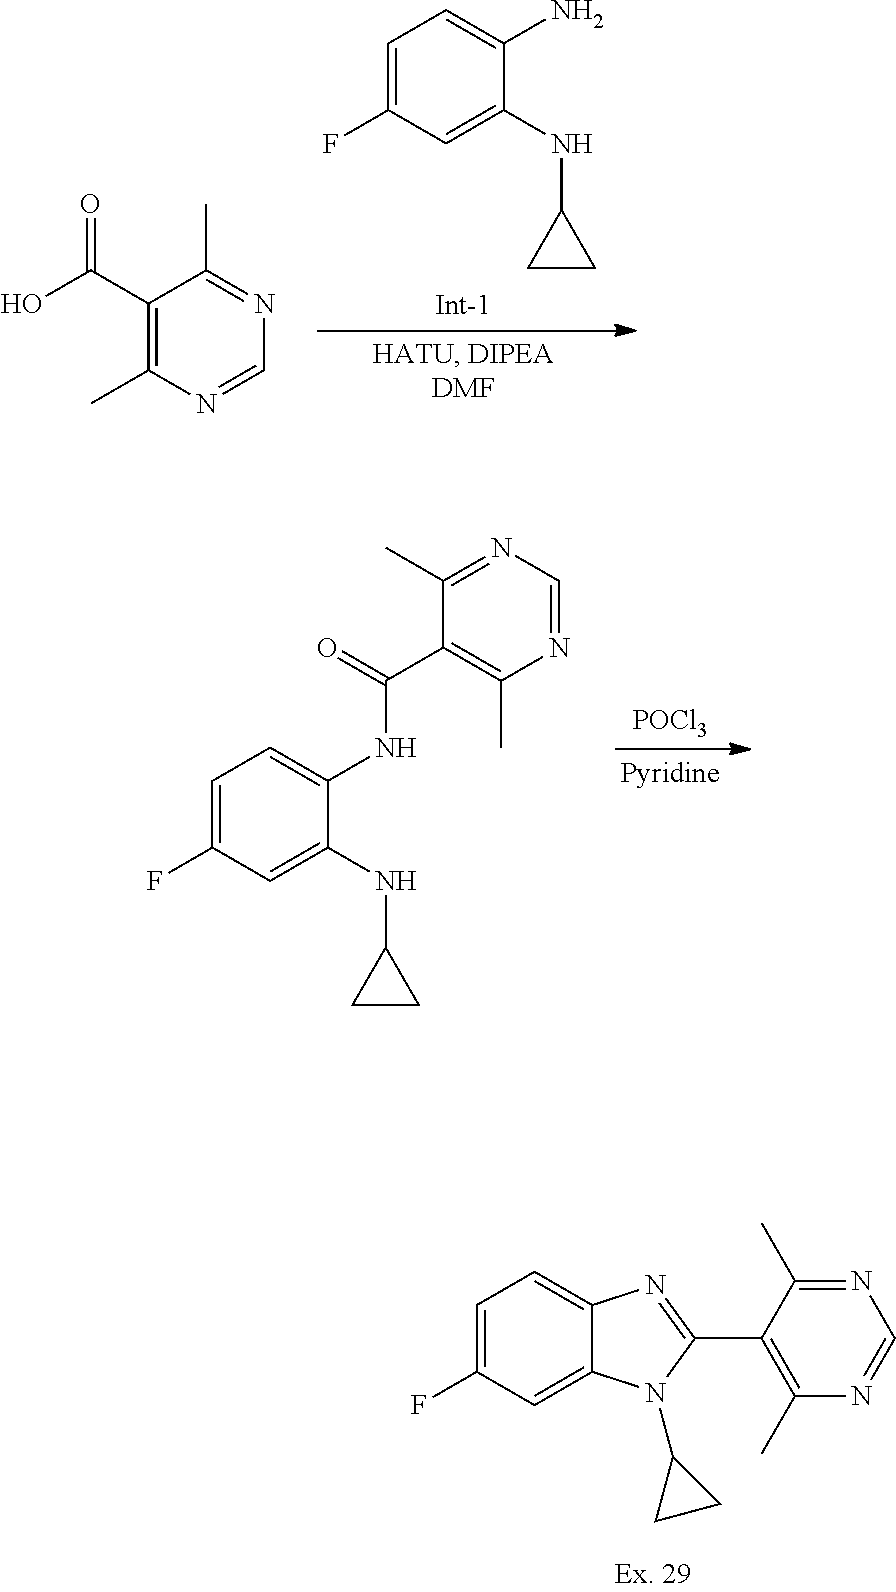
C1(C(O)=O)=C(C)N=CN=C1C.C1=C(F)C=C(NC2CC2)C(N)=C1.C1=C(F)C=C(NC2CC2)C(NC(C2=C(C)N=CN=C2C)=O)=C1.[POCl3].C1=C(F)C=C2C(=C1)N=C(C1=C(C)N=CN=C1C)N2C1CC1
